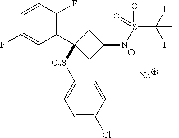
C1(C2([O2S]C3=CC=C(Cl)C=C3)CC([N-]S(C(F)(F)F)(=O)=O)C2)=C(F)C=CC(F)=C1.[Na]
